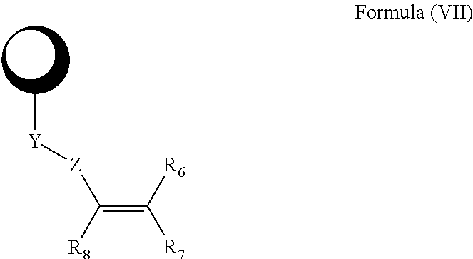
C(=C([R6])[R7])([R8])[Z][Y]C
